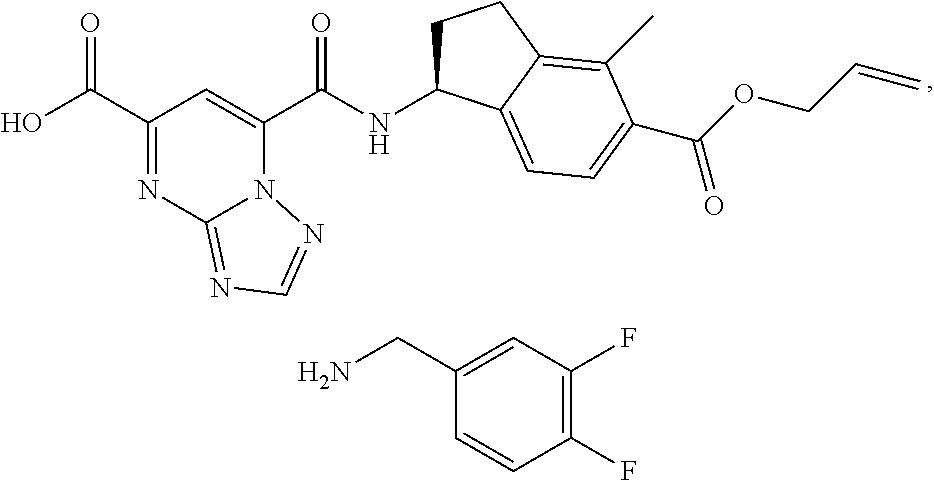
C1(C(O)=O)=NC2=NC=NN2C(C(NC2CCC3=C(C)C(C(OCC=C)=O)=CC=C23)=O)=C1.C1(CN)=CC(F)=C(F)C=C1
